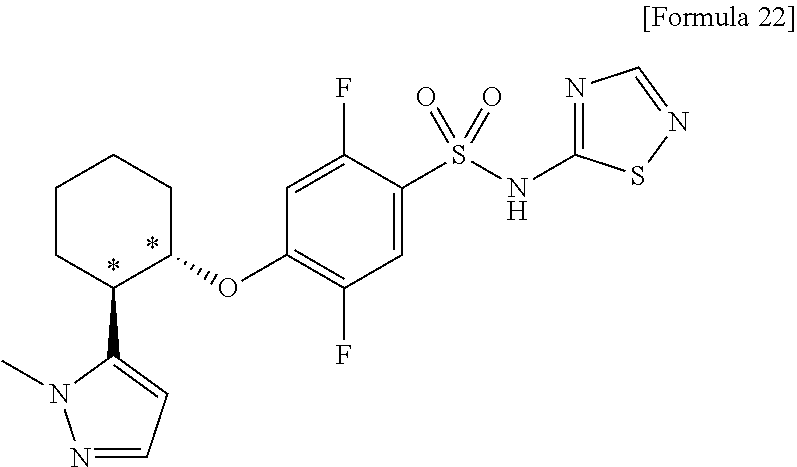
C1(S(NC2=NC=NS2)(=O)=O)=CC(F)=C(OC2CCCCC2C2=CC=NN2C)C=C1F
